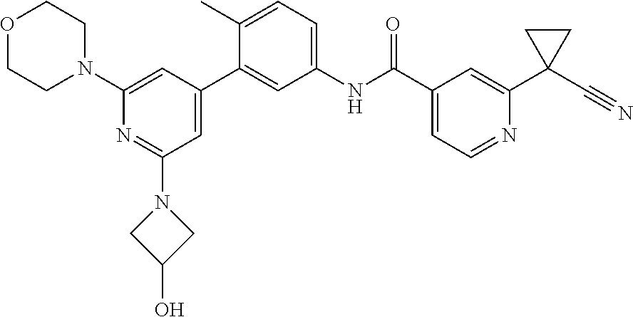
C1(N2CCOCC2)=CC(C2=CC(NC(C3=CC=NC(C4(C#N)CC4)=C3)=O)=CC=C2C)=CC(N2CC(O)C2)=N1
